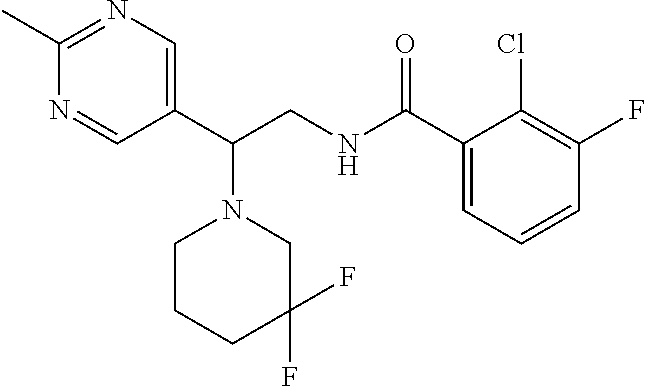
N1=C(C)N=CC(C(CNC(C2=CC=CC(F)=C2Cl)=O)N2CCCC(F)(F)C2)=C1
